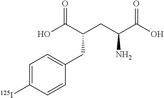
C(C(CC(C(O)=O)N)C(O)=O)C1=CC=C([125I])C=C1
